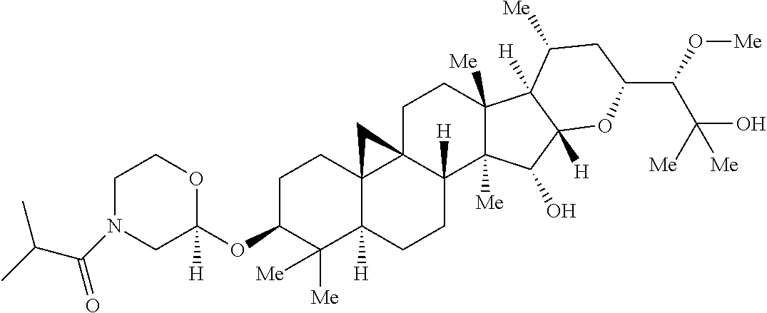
N1(C(C(C)C)=O)CC(OC2C([Me])([Me])C3([H])C4(CC2)C2(CCC5([Me])C([Me])(C(O)C6([H])C5([H])C([Me])CC(C(C(O)([Me])[Me])O[Me])O6)C2([H])CC3)C4)([H])OCC1
